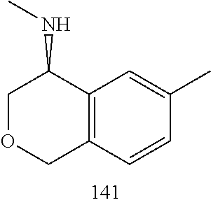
C1OCC2=C(C1NC)C=C(C)C=C2
